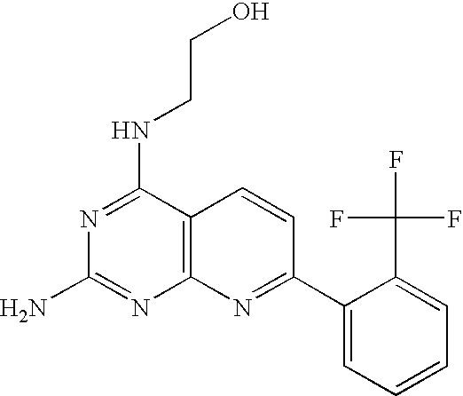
C12=C(C(NCCO)=NC(N)=N1)C=CC(C1=CC=CC=C1C(F)(F)F)=N2
